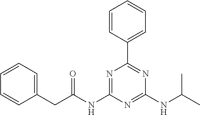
C(=O)(CC1=CC=CC=C1)NC1=NC(C2=CC=CC=C2)=NC(NC(C)C)=N1
